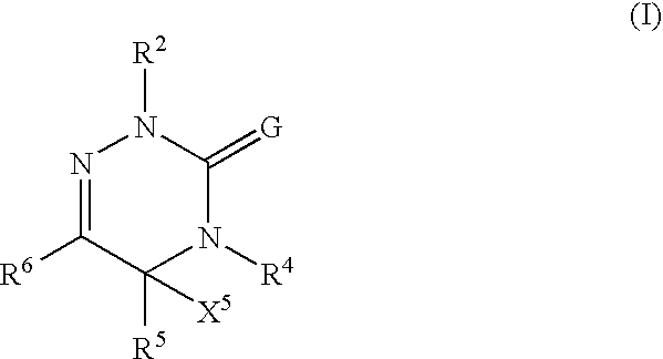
N1=C([R6])C([R5])([X5])N([R4])C(=[G])N1[R2]
